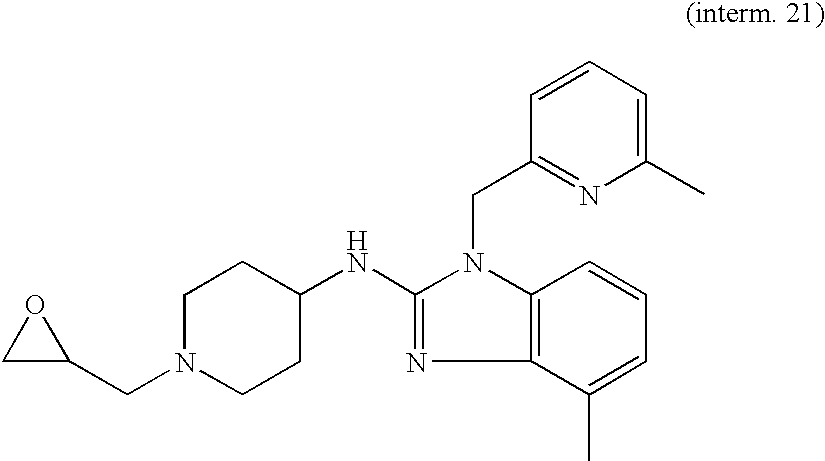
C1N(CC2OC2)CCC(NC2=NC3=C(N2CC2=NC(C)=CC=C2)C=CC=C3C)C1
